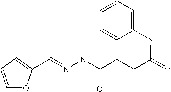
C1=CC=C(C=NNC(CCC(NC2=CC=CC=C2)=O)=O)O1
